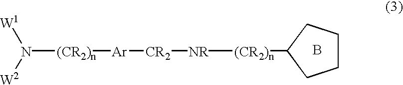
C1CCC([(CR2)n][NR][CR2][Ar][(CR2)n]N([W2])[W1])C1.B
